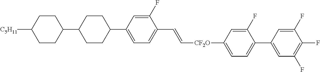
C1CC([C5H11])CCC1C1CCC(C2=CC=C(C=C[CF2O]C3=CC=C(C4=CC(F)=C(F)C(F)=C4)C(F)=C3)C(F)=C2)CC1
